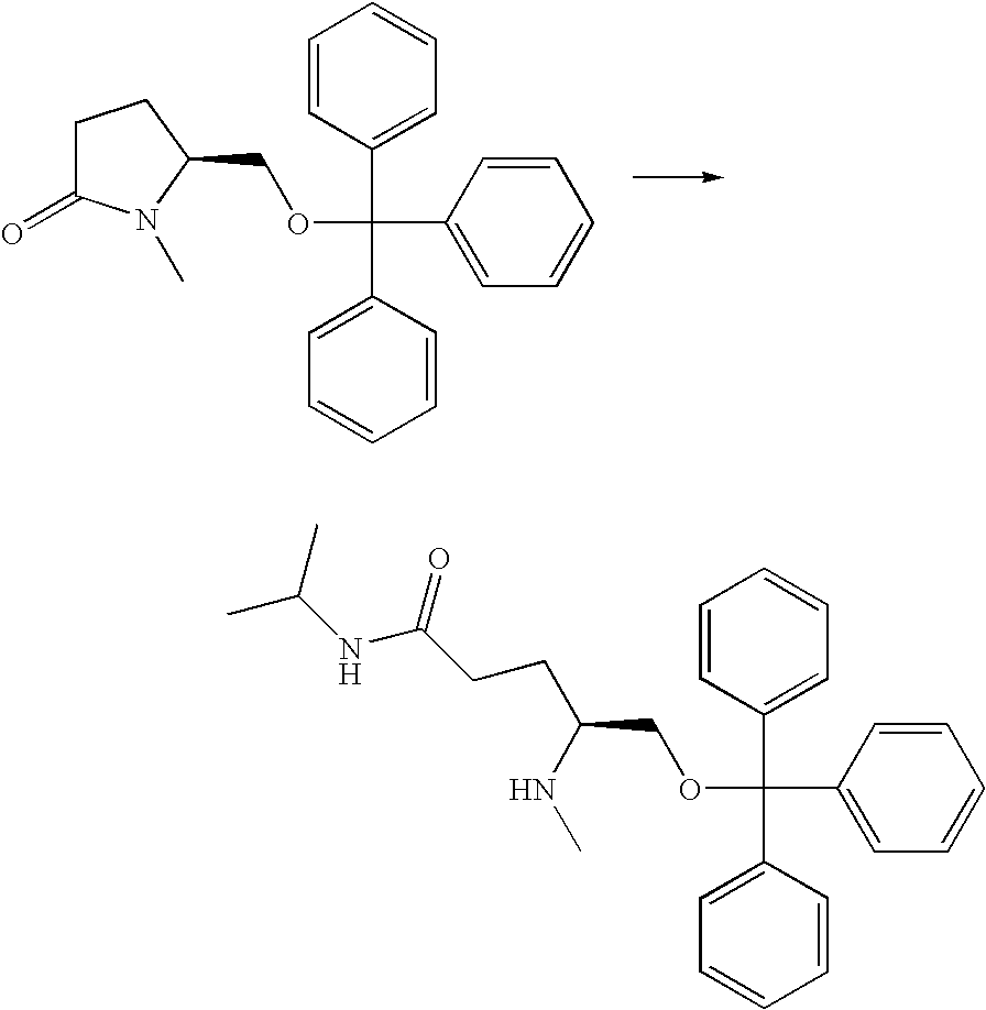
C1(C(C2=CC=CC=C2)(OCC2CCC(=O)N2C)C2=CC=CC=C2)=CC=CC=C1.C1(C(C2=CC=CC=C2)(OCC(CCC(NC(C)C)=O)NC)C2=CC=CC=C2)=CC=CC=C1
